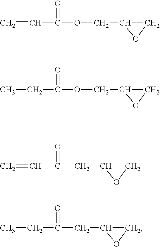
C(C1CO1)OC(C=C)=O.C(C1CO1)OC(CC)=O.C1(CC(C=C)=O)CO1.C1(CC(CC)=O)CO1
